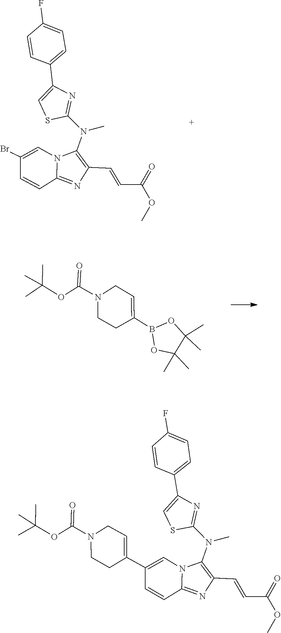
C(=CC1=C(N(C)C2=NC(C3=CC=C(F)C=C3)=CS2)N2C(=N1)C=CC(Br)=C2)C(OC)=O.O1C(C)(C)C(C)(C)OB1C1=CCN(C(=O)OC(C)(C)C)CC1.C(C(OC)=O)=CC1=C(N(C2=NC(C3=CC=C(F)C=C3)=CS2)C)N2C(=N1)C=CC(C1=CCN(C(=O)OC(C)(C)C)CC1)=C2
